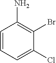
C1=CC=C(Cl)C(Br)=C1N
